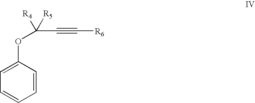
C1=C(OC(C#C[R6])([R5])[R4])C=CC=C1
